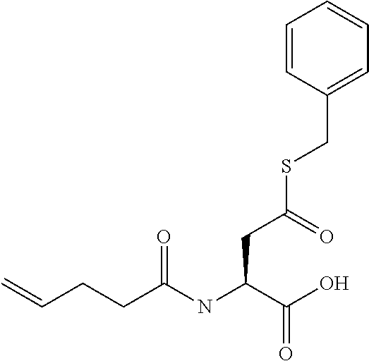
C=CCCC(NC(C(O)=O)CC(SCC1=CC=CC=C1)=O)=O
